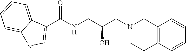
C1(C(NCC(CN2CCC3=C(C2)C=CC=C3)O)=O)=CSC2=CC=CC=C12
